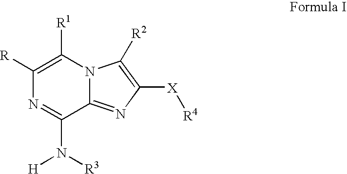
C1([R1])=C([R])N=C(N([H])[R3])C2=NC([X][R4])=C([R2])N12
